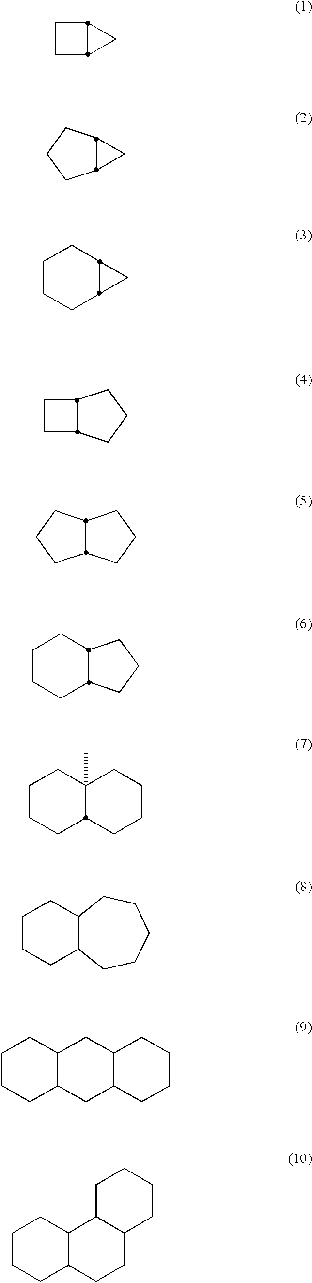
C12C(CCCCC1)CCCC2.C1CCC2C(C1)CC1C(C2)CCCC1.C1CCC2C(C1)C1C(CC2)CCCC1.C1CC2CC12.C1CCC2CC12.C1CCC2CC2C1.C1CCC2CCC12.C1CCC2CCCC12.C1CCC2CCCC2C1.C1CCC2C(C)(C1)CCCC2
